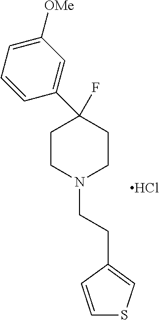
C1(C2(F)CCN(CCC3=CSC=C3)CC2)=CC([OMe])=CC=C1.Cl
